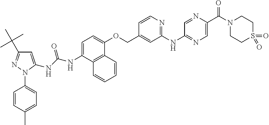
C1=C(NC(=O)NC2=CC(C(C)(C)C)=NN2C2=CC=C(C)C=C2)C2=C(C(OCC3=CC(NC4=NC=C(C(N5CCS(=O)(=O)CC5)=O)N=C4)=NC=C3)=C1)C=CC=C2
